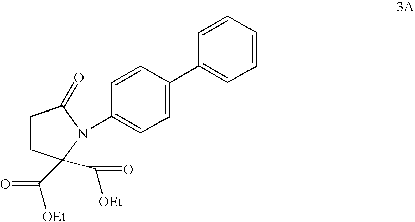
C1CC(C([OEt])=O)(C([OEt])=O)N(C2=CC=C(C3=CC=CC=C3)C=C2)C1=O
